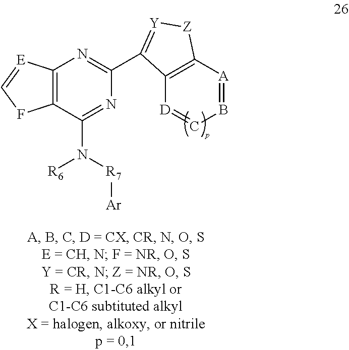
C12=C([E]=CF1)N=C(C1=[Y][Z]C3=C1[D]=CB=[A]3)N=C2N([R6])[R7][Ar]
